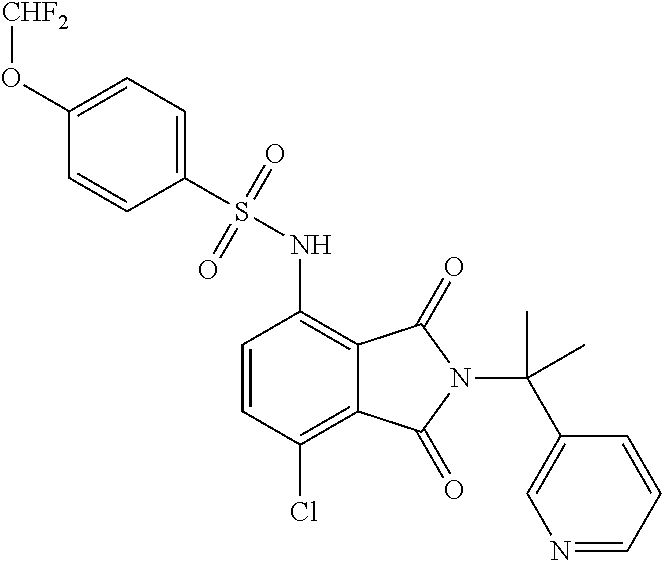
C1=CC(Cl)=C2C(=C1NS(C1=CC=C(O[CHF2])C=C1)(=O)=O)C(=O)N(C(C)(C1=CN=CC=C1)C)C2=O
